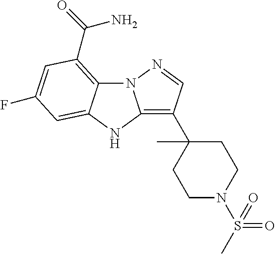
N12C3=C(C(=O)N)C=C(F)C=C3NC1=C(C1(C)CCN(S(=O)(C)=O)CC1)C=N2
